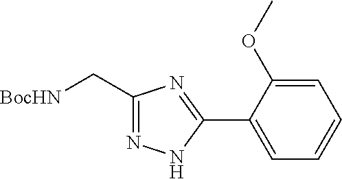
C1(C[BocHN])=NNC(C2=CC=CC=C2OC)=N1
